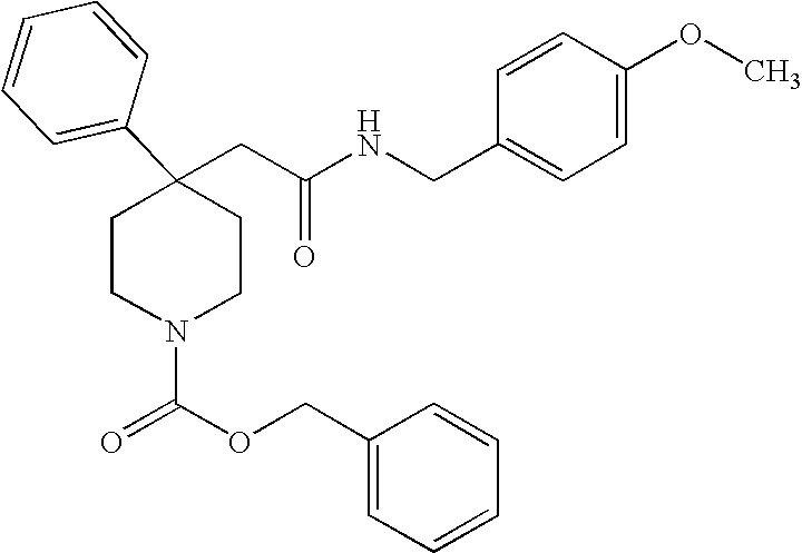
C(C1(C2=CC=CC=C2)CCN(C(OCC2=CC=CC=C2)=O)CC1)C(NCC1=CC=C(OC)C=C1)=O
